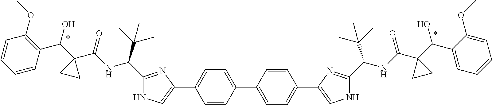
C1=CC(C2=CC=C(C3=CNC(C(C(C)(C)C)NC(C4(C(C5=C(OC)C=CC=C5)O)CC4)=O)=N3)C=C2)=CC=C1C1=CNC(C(NC(C2(C(O)C3=CC=CC=C3OC)CC2)=O)C(C)(C)C)=N1
